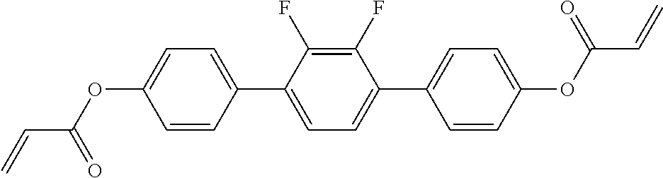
O(C1=CC=C(C2=CC=C(C3=CC=C(OC(C=C)=O)C=C3)C(F)=C2F)C=C1)C(C=C)=O
